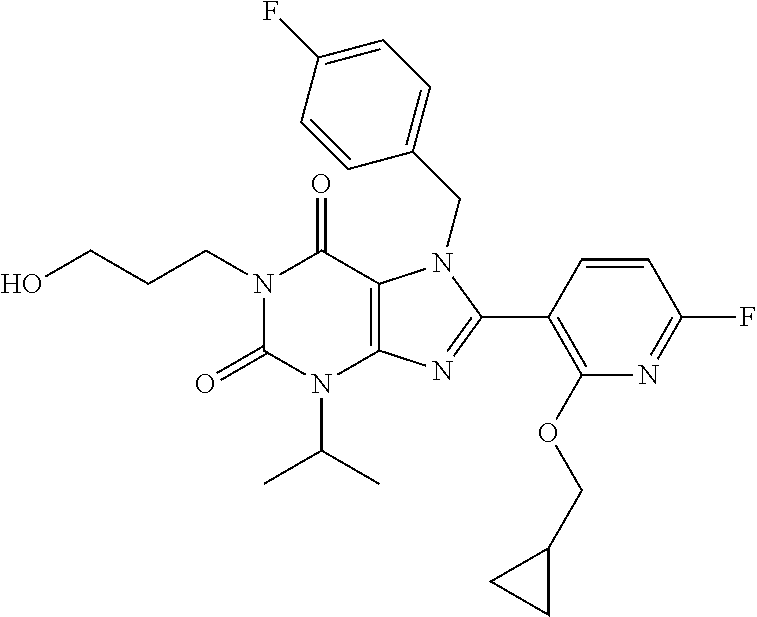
OCCCN1C(=O)N(C(C)C)C2=C(C1=O)N(CC1=CC=C(F)C=C1)C(C1=C(OCC3CC3)N=C(F)C=C1)=N2
